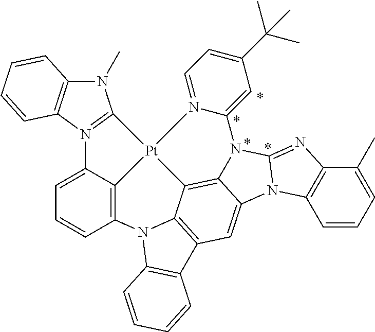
C1=C2C3=C(C=C1)N1C4=C(C=C5N6C7=C(C(C)=CC=C7)N=C6N6C5=C4[Pt]3(C3=N2C2=C(N3C)C=CC=C2)N2=CC=C(C(C)(C)C)C=C62)C2=C1C=CC=C2
